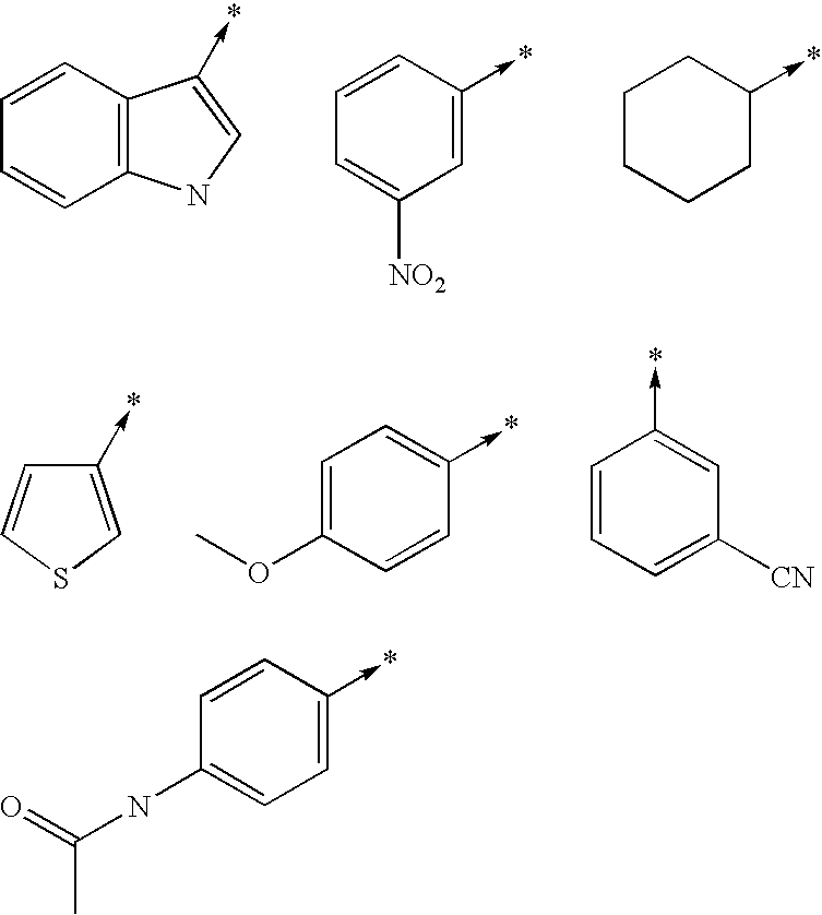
C1=CC2=C(C=C1)C(->*)=CN2.C1=C([NO2])C=C(->*)C=C1.C1CCCC(->*)C1.C1(->*)=CSC=C1.C1=C(OC)C=CC(->*)=C1.C1=CC=C([CN])C=C1->*.C1(NC(C)=O)=CC=C(->*)C=C1
